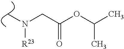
CN(CC(OC(C)C)=O)[R23]
